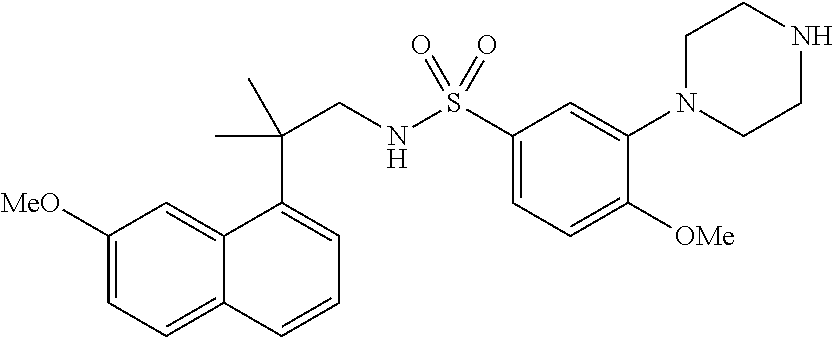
C1([MeO])=CC=C2C(=C1)C(C(CNS(C1=CC=C([OMe])C(N3CCNCC3)=C1)(=O)=O)(C)C)=CC=C2
